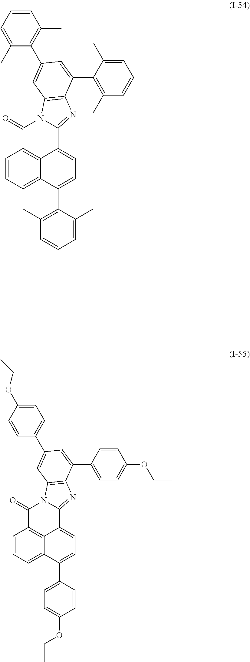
C1(=O)C2=C3C(=CC=C(C4=C(C)C=CC=C4C)C3=CC=C2)C2=NC3=C(N12)C=C(C1=C(C)C=CC=C1C)C=C3C1=C(C)C=CC=C1C.C1(=O)C2=C3C(=CC=C(C4=CC=C(OCC)C=C4)C3=CC=C2)C2=NC3=C(N12)C=C(C1=CC=C(OCC)C=C1)C=C3C1=CC=C(OCC)C=C1
